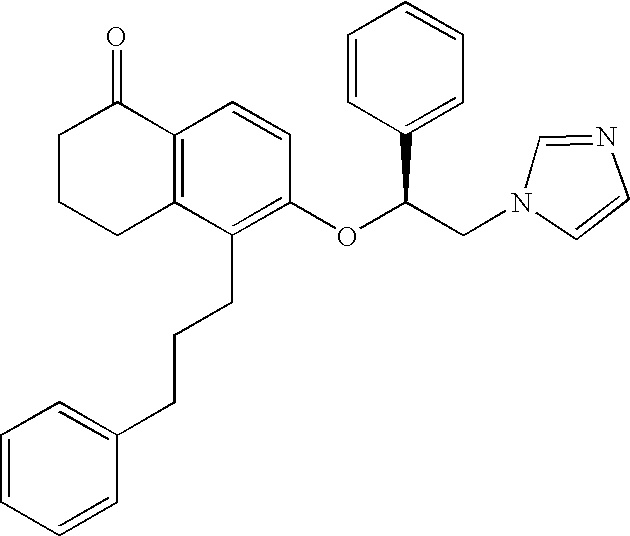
C1CCC2=C(C1=O)C=CC(OC(CN1C=CN=C1)C1=CC=CC=C1)=C2CCCC1=CC=CC=C1
